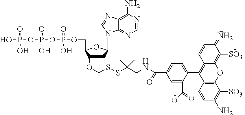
C1C(OCSSC(CNC(C2=CC=C(C3=C4C(=C([SO3])C(=N)C=C4)OC4=C3C=CC(N)=C4[SO3])C(C(=O)O)=C2)=O)(C)C)C(COP(OP(OP(O)(=O)O)(=O)O)(=O)O)OC1N1C2=NC=NC(N)=C2N=C1
